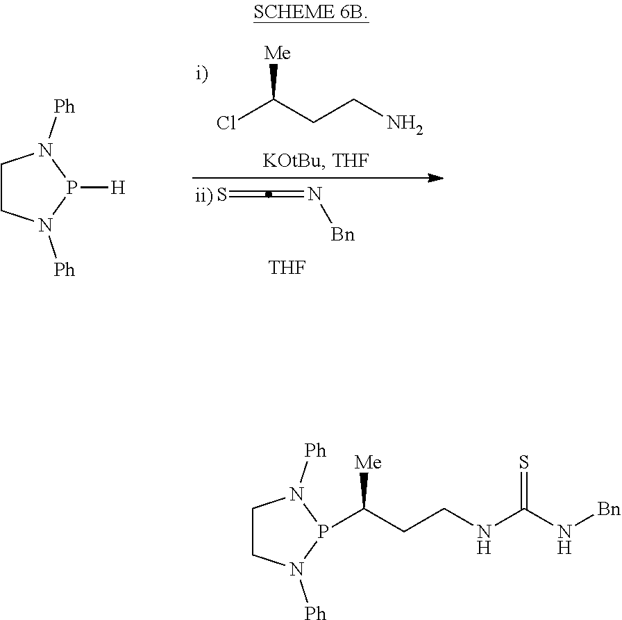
S=C=N[Bn].[THF].ClC(CCN)[Me].C1CN([Ph])P([H])N1[Ph].C1CN([Ph])P(C(CCNC(N[Bn])=S)[Me])N1[Ph]
